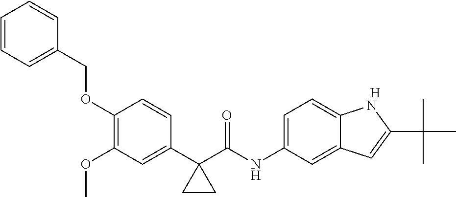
[H].C1(OCC2=CC=CC=C2)=C(OC)C=C(C2(C(NC3=CC=C4C(=C3)C=C(C(C)(C)C)N4)=O)CC2)C=C1
